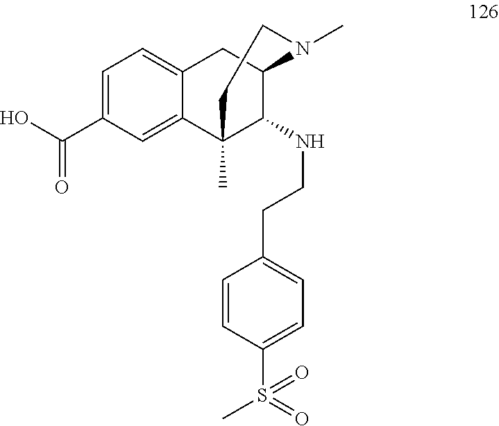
C1=C(C(O)=O)C=C2C(=C1)CC1C(NCCC3=CC=C(S(=O)(C)=O)C=C3)C2(C)CCN1C
